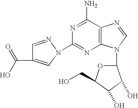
C12=C(C(N)=NC(N3C=C(C(O)=O)C=N3)=N1)N=CN2C1OC(CO)C(O)C1O
